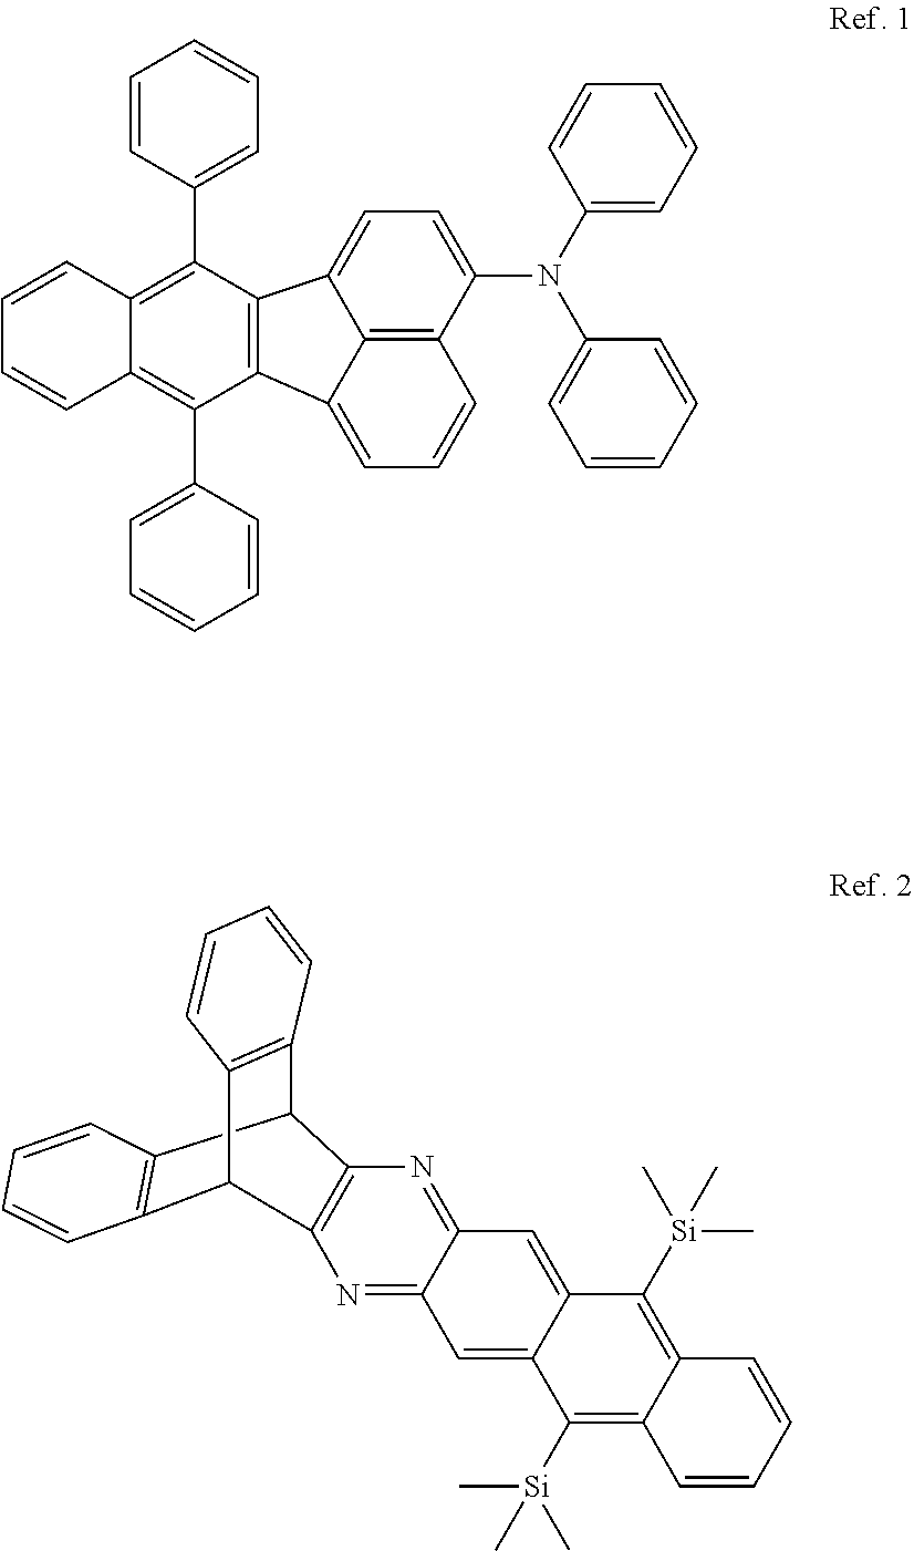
C12=C(C3C4=C(C1C1=C3C=CC=C1)N=C1C(=N4)C=C3C(=C1)C([Si](C)(C)C)=C1C(=C3[Si](C)(C)C)C=CC=C1)C=CC=C2.C1=CC2=C(C3=CC=CC=C3)C3=C(C(C4=CC=CC=C4)=C2C=C1)C1=CC=C(N(C2=CC=CC=C2)C2=CC=CC=C2)C2=C1C3=CC=C2
